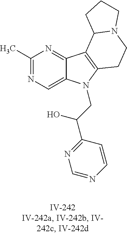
C1(C)=NC=C2C(=N1)C1=C(N2CC(C2=NC=NC=C2)O)CCN2C1CCC2
